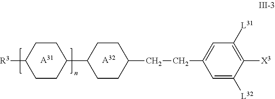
C1CC(C2CCC(CCC3=CC([L31])=C([X3])C([L32])=C3)CC2)CCC1[R3].[A31].[A32]
